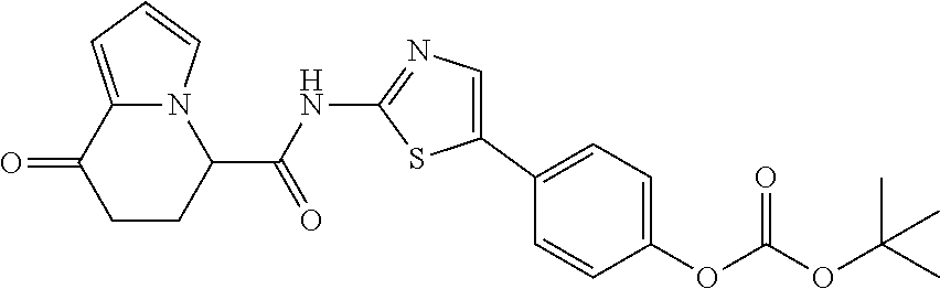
C1CC(C(NC2=NC=C(C3=CC=C(OC(OC(C)(C)C)=O)C=C3)S2)=O)N2C(=CC=C2)C1=O
